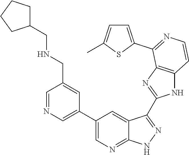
C1=NC=C(C2=CN=C3C(=C2)C(C2=NC4=C(N2)C=CN=C4C2=CC=C(C)S2)=NN3)C=C1CNCC1CCCC1
